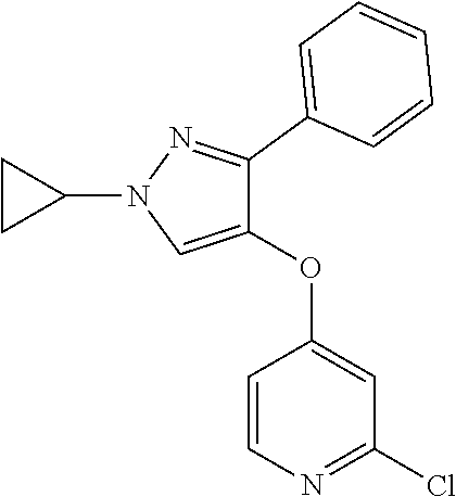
C1=CN=C(Cl)C=C1OC1=CN(C2CC2)N=C1C1=CC=CC=C1
